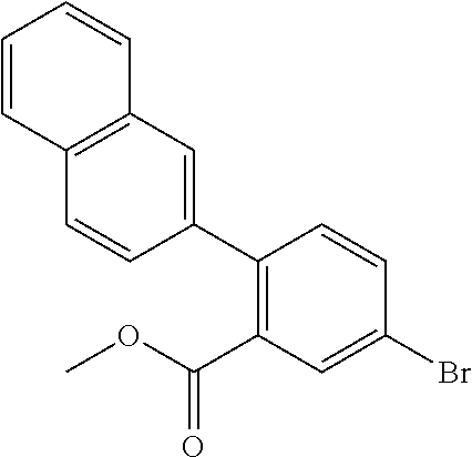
C1(C2=C(C(OC)=O)C=C(Br)C=C2)=CC2=C(C=C1)C=CC=C2
